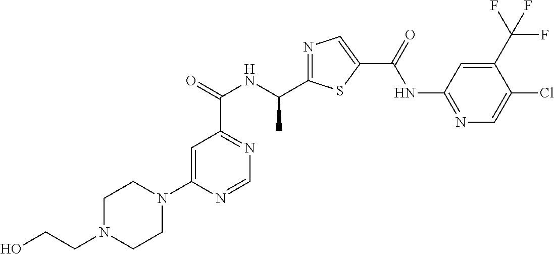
C1=C(N2CCN(CCO)CC2)N=CN=C1C(=O)NC(C1=NC=C(C(=O)NC2=NC=C(Cl)C(C(F)(F)F)=C2)S1)C
